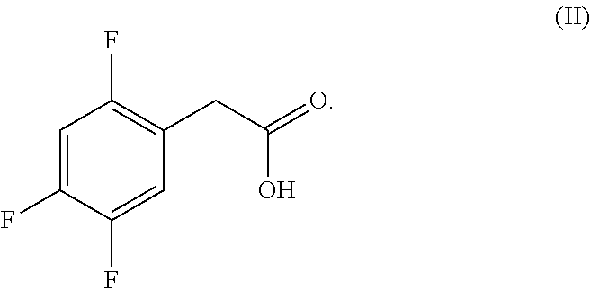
C1=C(F)C(F)=CC(CC(=O)O)=C1F
